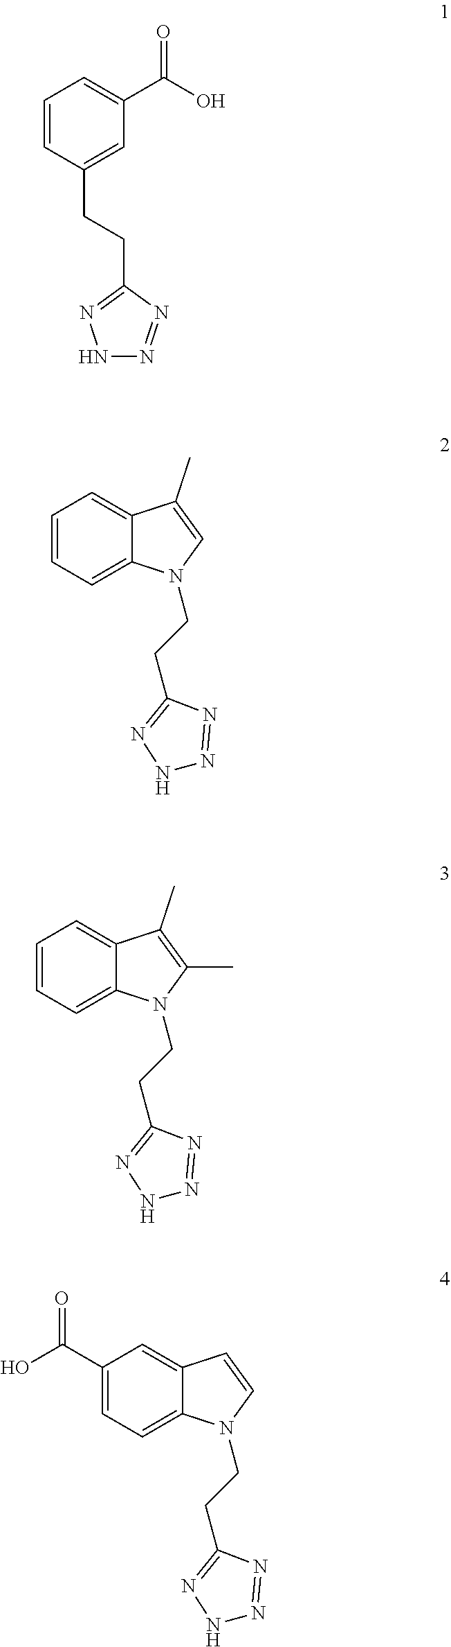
C1=CC(CCC2=NNN=N2)=CC(C(=O)O)=C1.C1=CC=C2C(=C1)C(C)=CN2CCC1=NNN=N1.C1=CC=C2C(=C1)C(C)=C(C)N2CCC1=NNN=N1.C1(C(O)=O)=CC=C2C(=C1)C=CN2CCC1=NNN=N1
